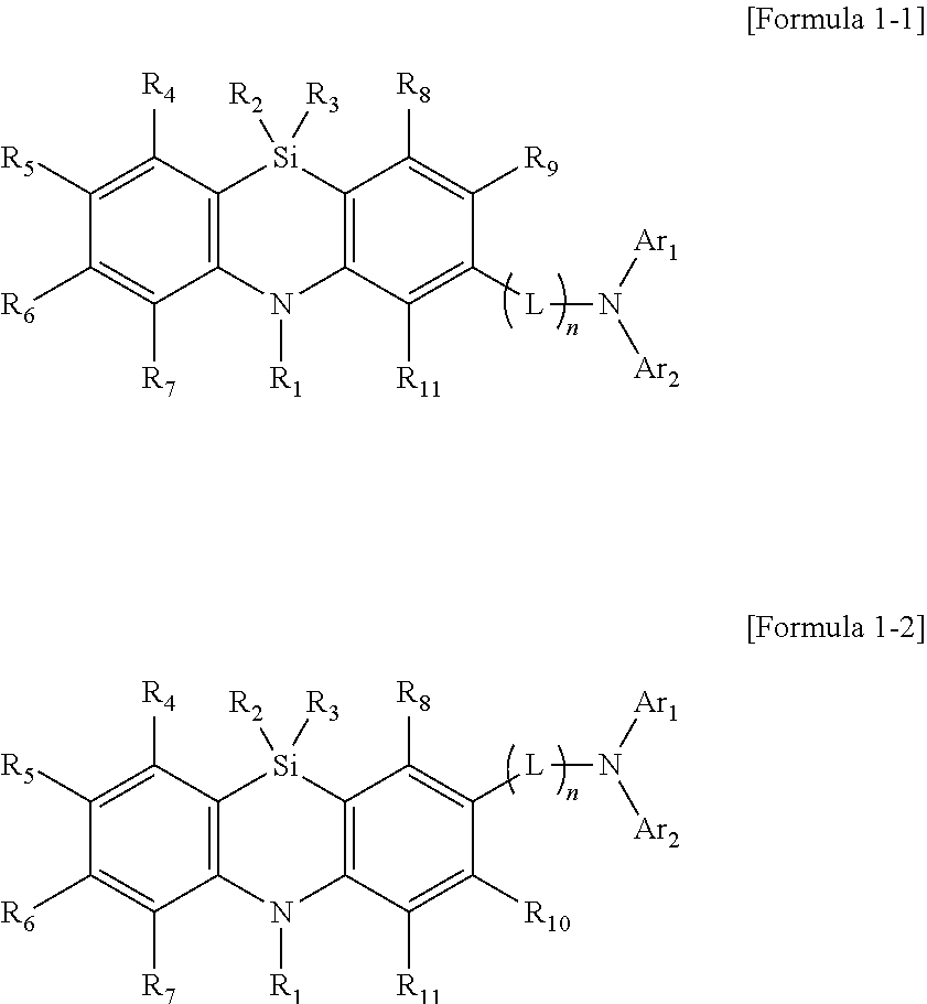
C12=C(N([R1])C3=C([Si]1([R2])[R3])C([R8])=C([R9])C([L]N([Ar1])[Ar2])=C3[R11])C([R7])=C([R6])C([R5])=C2[R4].C12=C(N([R1])C3=C([Si]1([R2])[R3])C([R8])=C([L]N([Ar1])[Ar2])C([R10])=C3[R11])C([R7])=C([R6])C([R5])=C2[R4]
